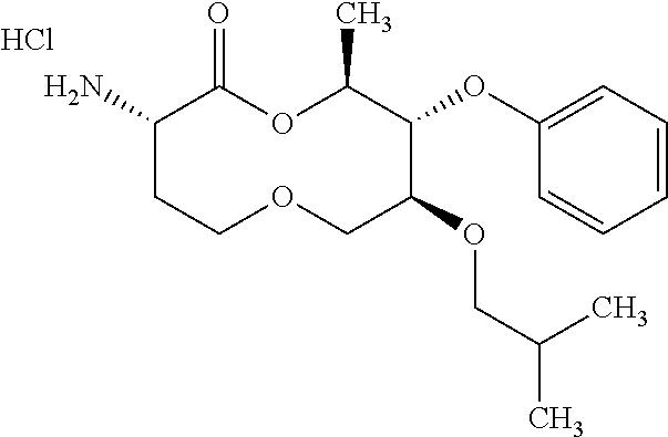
C1(N)CCOCC(OCC(C)C)C(OC2=CC=CC=C2)C(C)OC1=O.Cl
